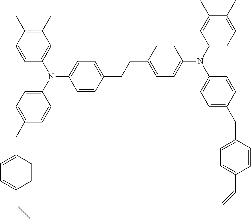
C1=C(N(C2=CC=C(CC3=CC=C(C=C)C=C3)C=C2)C2=CC=C(CCC3=CC=C(N(C4=CC=C(CC5=CC=C(C=C)C=C5)C=C4)C4=CC=C(C)C(C)=C4)C=C3)C=C2)C=CC(C)=C1C
